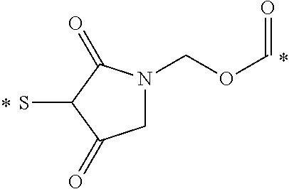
C1N(COC=O)C(=O)C(S)C1=O
